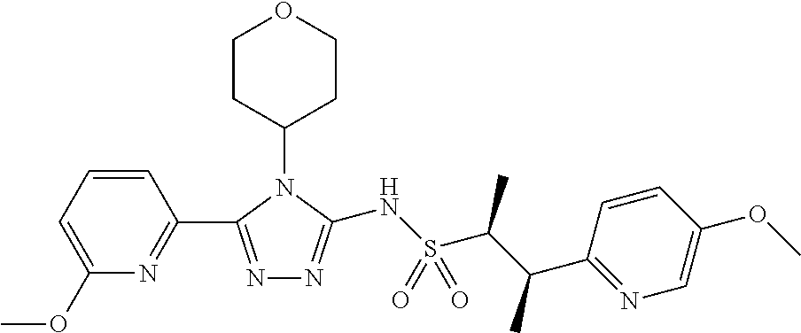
C1CC(N2C(C3=NC(OC)=CC=C3)=NN=C2NS(C(C(C2=NC=C(OC)C=C2)C)C)(=O)=O)CCO1
